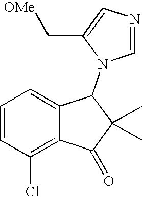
C1=CC(Cl)=C2C(=C1)C(N1C=NC=C1C[OMe])C(C)(C)C2=O
